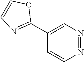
N1=NC=C(C2=NC=CO2)C=C1
